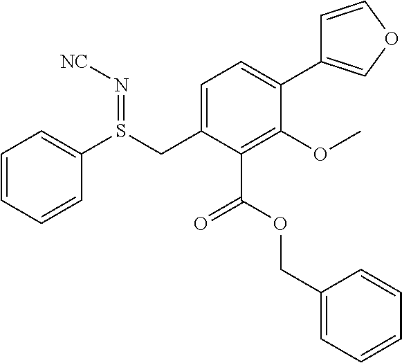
C1=CC=CC(S(CC2=CC=C(C3=COC=C3)C(OC)=C2C(=O)OCC2=CC=CC=C2)=N[NC])=C1
